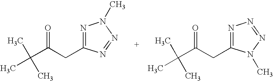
N1=C(CC(C(C)(C)C)=O)N=NN1C.N1=C(CC(C(C)(C)C)=O)N(C)N=N1
